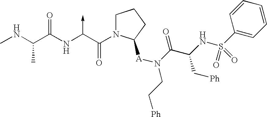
C(NC)(C(NC(C(N1CCCC1[A]N(C(=O)C(NS(C1=CC=CC=C1)(=O)=O)C[Ph])CC[Ph])=O)->C)=O)C
